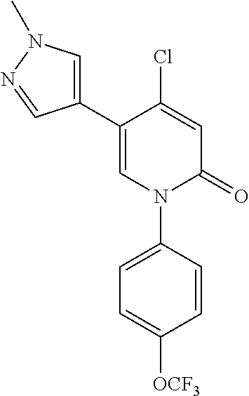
C1=C(Cl)C(C2=CN(C)N=C2)=CN(C2=CC=C([OCF3])C=C2)C1=O
